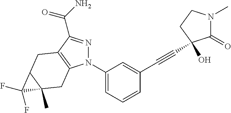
N1(C2=CC=CC(C#CC3(O)C(=O)N(C)CC3)=C2)N=C(C(=O)N)C2=C1CC1(C)C(C2)C1(F)F
